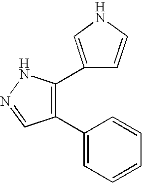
C1(C2=CC=CC=C2)=C(C2=CNC=C2)NN=C1
